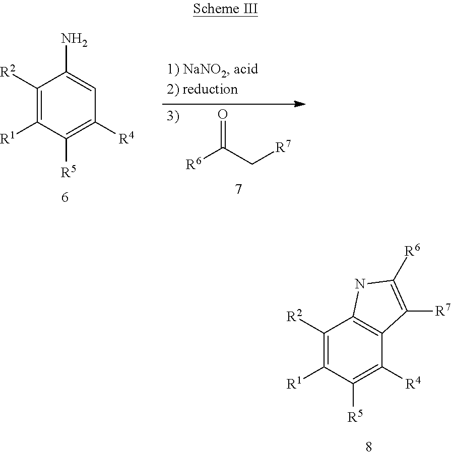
C1([R2])=C([R1])C([R5])=C([R4])C2=C1NC([R6])=C2[R7].C1([R2])=C([R1])C([R5])=C([R4])C=C1N.[R6]C(C[R7])=O
